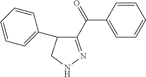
C1=CC(C(C2=NNCC2C2=CC=CC=C2)=O)=CC=C1
